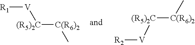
[C(R6)2]([(R5)2C][V][R1])C.C[C(R6)2][(R5)2C][V][R2]
